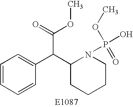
C1=CC=CC(C(C2CCCCN2P(=O)(OC)O)C(=O)OC)=C1
